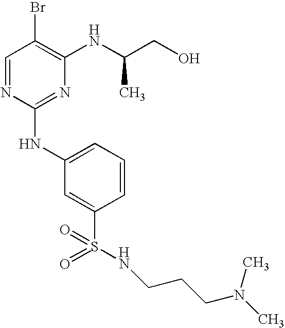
C1=NC(NC2=CC=CC(S(=O)(=O)NCCCN(C)C)=C2)=NC(NC(CO)C)=C1Br
